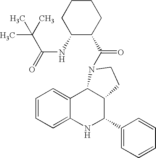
C1=CC=C2C(=C1)C1C(C(C3=CC=CC=C3)N2)CCN1C(=O)C1C(NC(=O)C(C)(C)C)CCCC1
